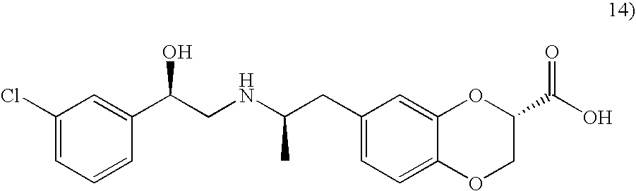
C1(Cl)=CC=CC(C(CNC(C)CC2=CC=C3C(=C2)OC(C(=O)O)CO3)O)=C1
